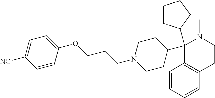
C1(C2(C3CCCC3)C3=C(C=CC=C3)CCN2C)CCN(CCCOC2=CC=C([NC])C=C2)CC1
